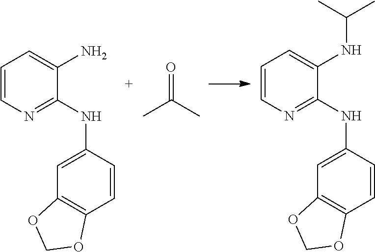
C1=CN=C(NC2=CC3=C(C=C2)OCO3)C(NC(C)C)=C1.O=C(C)C.C1=CN=C(NC2=CC3=C(C=C2)OCO3)C(N)=C1
